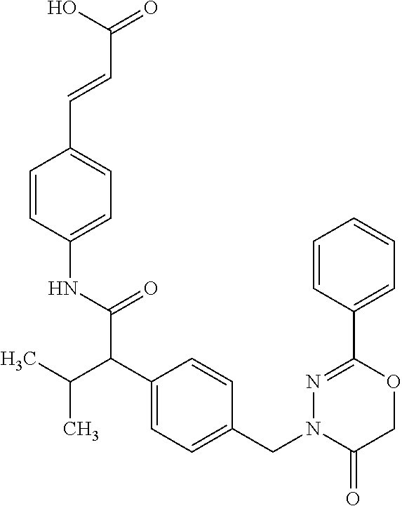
C1(NC(=O)C(C2=CC=C(CN3C(=O)COC(C4=CC=CC=C4)=N3)C=C2)C(C)C)=CC=C(C=CC(=O)O)C=C1
